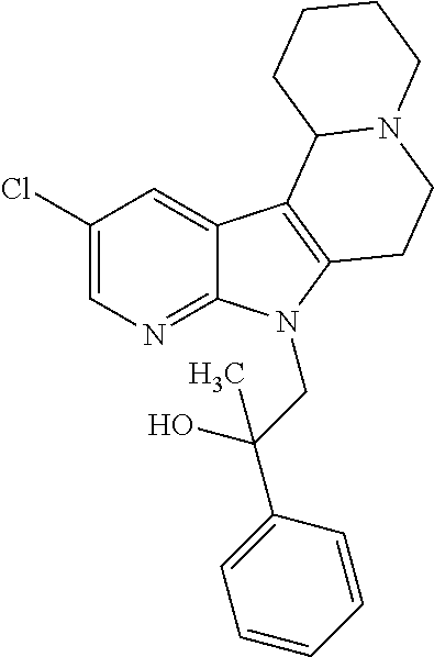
C1(Cl)=CN=C2C(=C1)C1=C(N2CC(C2=CC=CC=C2)(O)C)CCN2C1CCCC2
